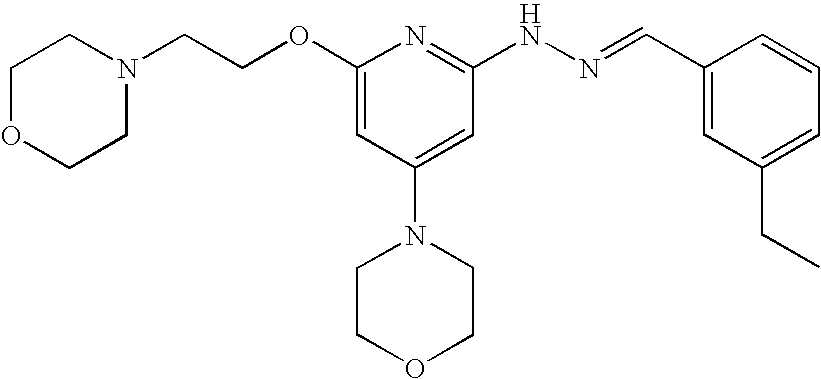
N1(CCOC2=CC(N3CCOCC3)=CC(NN=CC3=CC(CC)=CC=C3)=N2)CCOCC1
